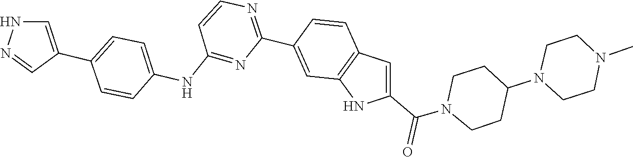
N1(C)CCN(C2CCN(C(C3=CC4=C(N3)C=C(C3=NC=CC(NC5=CC=C(C6=CNN=C6)C=C5)=N3)C=C4)=O)CC2)CC1
